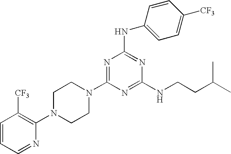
C1=CC=NC(N2CCN(C3=NC(NC4=CC=C([CF3])C=C4)=NC(NCCC(C)C)=N3)CC2)=C1[CF3]
